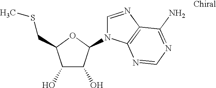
C1(O)C(O)C(N2C=NC3=C2N=CN=C3N)OC1CSC
